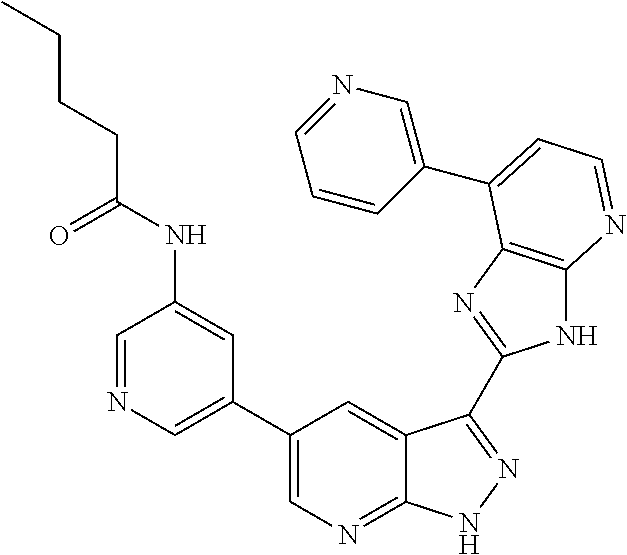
C1=NC=C(C2=CN=C3C(=C2)C(C2=NC4=C(N2)N=CC=C4C2=CN=CC=C2)=NN3)C=C1NC(=O)CCCC
